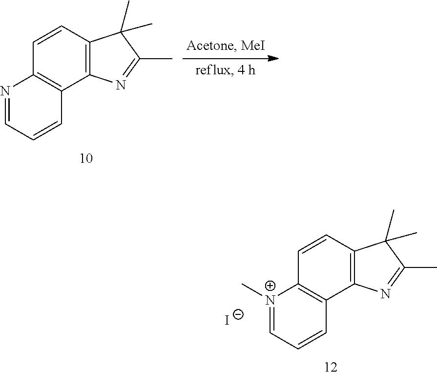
C12=C(C=CC3=C1C=CC=N3)C(C)(C)C(C)=N2.C12=C(C=CC3=C1C=CC=[N+]3C)C(C)(C)C(C)=N2.[I-]
